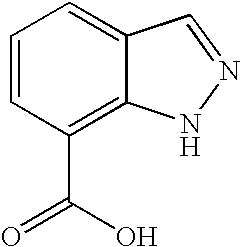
C1=CC(C(O)=O)=C2C(=C1)C=NN2
